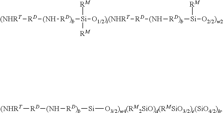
[(NHRT][RD][(NH][RD)b][Si]([RM])([RM])[O1/2)i(NHRT][RD][(NH][RD)b][Si]([RM])[O2/2)w2].[(NHRT][RD][(NH][RD)b][Si][O3/2)w4(RM2SiO)d(RMSiO3/2)e(SiO4/2)h]
